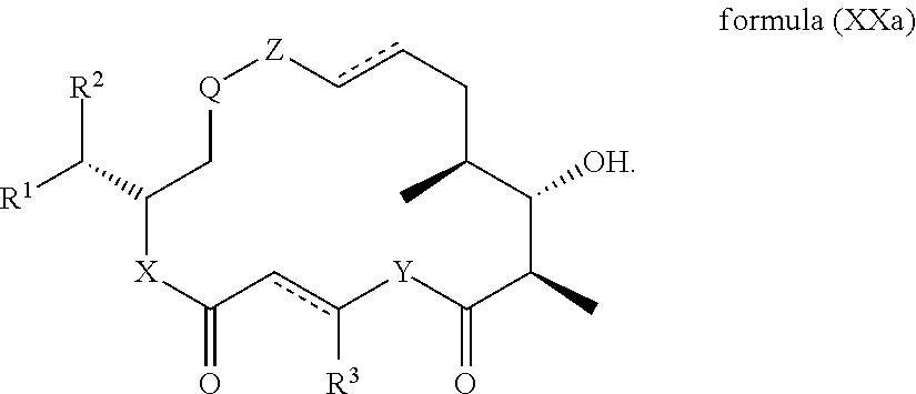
[R1]C(C1C[Q][Z]ccCC(C)C([OH])C(C)C(=O)[Y]c([R3])cC(=O)[X]1)[R2]
